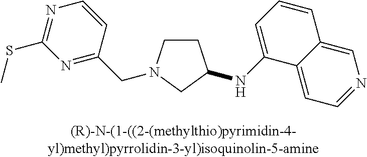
C1CN(CC2=NC(SC)=NC=C2)CC1NC1=CC=CC2=CN=CC=C12
